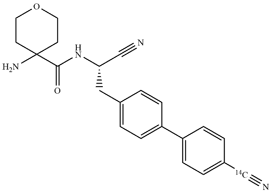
C1OCCC(N)(C(NC(C#N)CC2=CC=C(C3=CC=C([14C]#N)C=C3)C=C2)=O)C1
